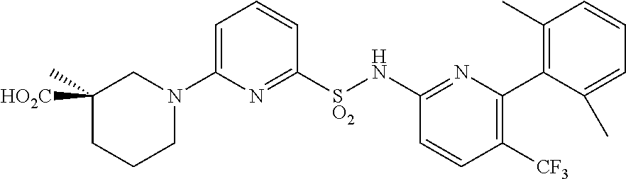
C1=C(N2CC([HO2C])(C)CCC2)N=C([SO2]NC2=NC(C3=C(C)C=CC=C3C)=C([CF3])C=C2)C=C1
